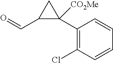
C1(C2([CO2Me])C(C=O)C2)=C(Cl)C=CC=C1
